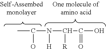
CC(O)N(C([R])C(=O)O)[H]
